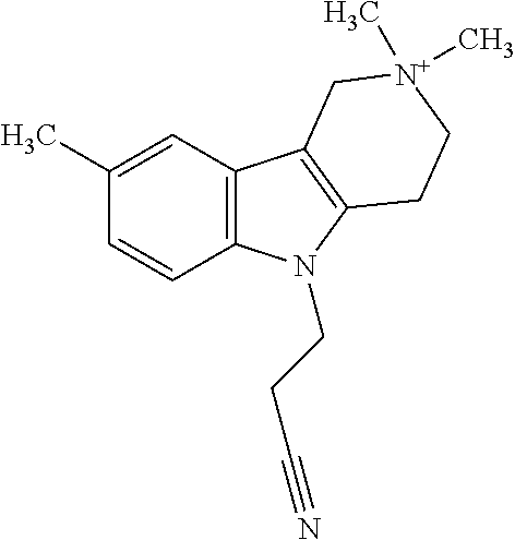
C1(C)=CC2=C(C=C1)N(CCC#N)C1=C2C[N+](C)(C)CC1
